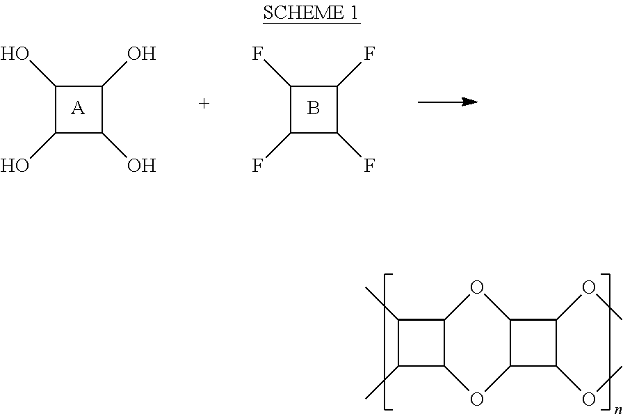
C1(O)C(O)C(O)C1O.[A].C1(F)C(F)C(F)C1F.B.C1(C)C(C)C2C1OC1C(C(OC)C1OC)O2
